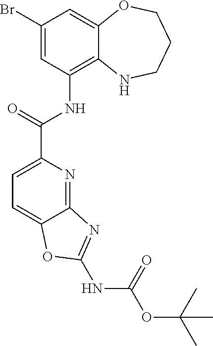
C1(Br)=CC(NC(C2=CC=C3C(=N2)N=C(NC(OC(C)(C)C)=O)O3)=O)=C2C(=C1)OCCCN2
